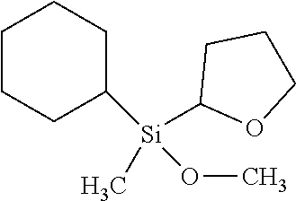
C1CCC([Si](C)(OC)C2OCCC2)CC1
